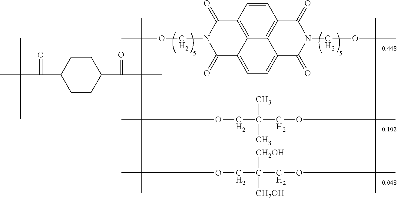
C1CC(C(=O)C2(C)C(C)(C)OCN3C(=O)C4=CC=C5C6=C(C=CC(=C46)C3=O)C(=O)N(C5=O)COC(C)(C)C3(C)OCC(C)(C)COC2(C)C(C)(C)OCC([CH2OH])([CH2OH])COC3(C)C)CCC1C(=O)C(C)(C)C
